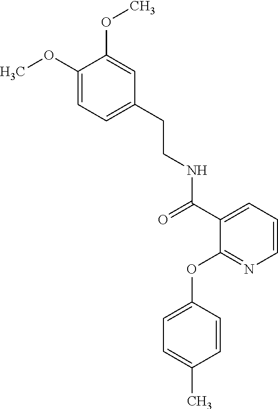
COC1=CC=C(CCNC(C2=CC=CN=C2OC2=CC=C(C)C=C2)=O)C=C1OC
